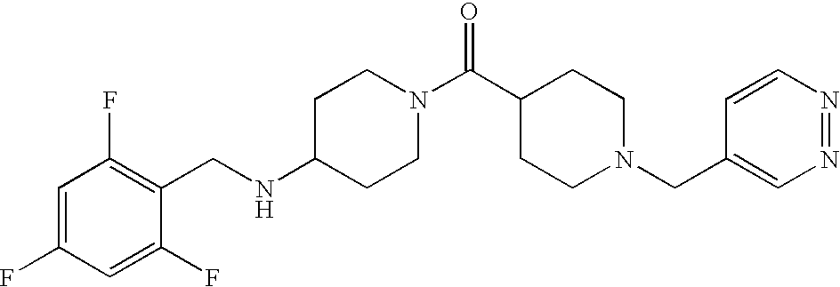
C1(NCC2=C(F)C=C(F)C=C2F)CCN(C(C2CCN(CC3=CN=NC=C3)CC2)=O)CC1
